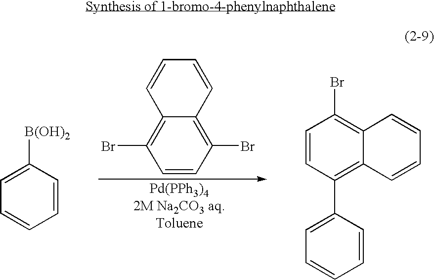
C1=CC(Br)=C2C(=C1Br)C=CC=C2.C1=CC([B(OH)2])=CC=C1.C1=CC(C2=CC=CC=C2)=C2C(=C1Br)C=CC=C2
